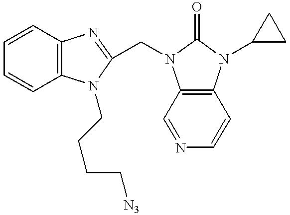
C1=CC2=C(C=C1)N(CCCC[N3])C(CN1C3=C(N(C4CC4)C1=O)C=CN=C3)=N2
